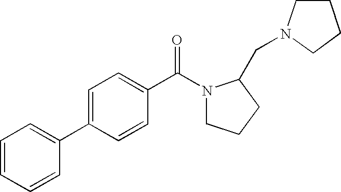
C1=CC=C(C2=CC=C(C(=O)N3CCCC3CN3CCCC3)C=C2)C=C1
